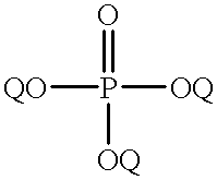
[QO]P([OQ])(=O)[OQ]
